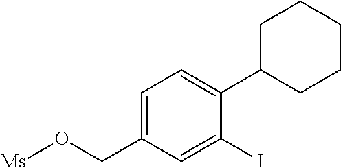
C1C(C2=CC=C(CO[Ms])C=C2I)CCCC1
